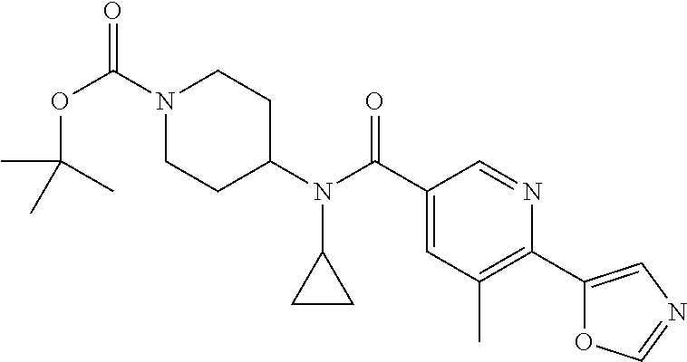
O(C(N1CCC(N(C2CC2)C(C2=CC(C)=C(C3=CN=CO3)N=C2)=O)CC1)=O)C(C)(C)C
